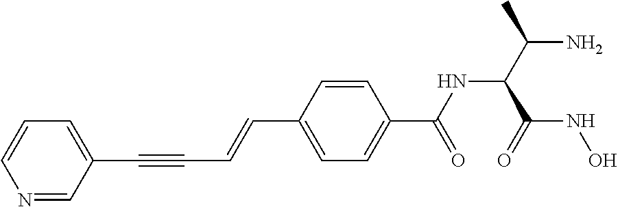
C(C1=CC=C(C(NC(C(N)C)C(NO)=O)=O)C=C1)=CC#CC1=CC=CN=C1
